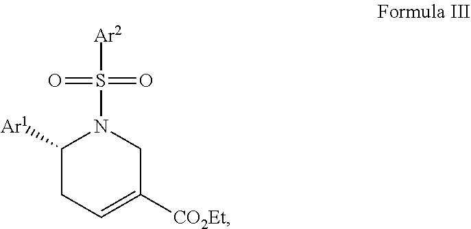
C1([Ar1])CC=C([CO2Et])CN1S([Ar2])(=O)=O
